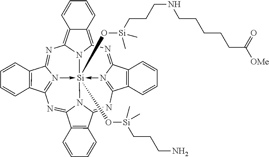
N1=C2N3->[Si]45(O[Si](CCCN)(C)C)(O[Si](CCCNCCCCCC([OMe])=O)(C)C)-N6=C(N=C7N4C(=NC=3C3=C2C=CC=C3)C2=C7C=CC=C2)C2=C(C6=NC3=C4C(=C1N35)C=CC=C4)C=CC=C2
